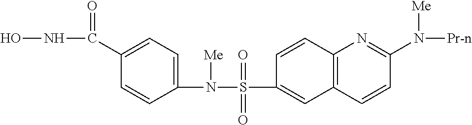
ONC(C1=CC=C(N([Me])S(=O)(=O)C2=CC3=C(C=C2)N=C(N([Pr-n])[Me])C=C3)C=C1)=O
